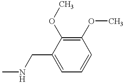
CNCC1=CC=CC(OC)=C1OC
